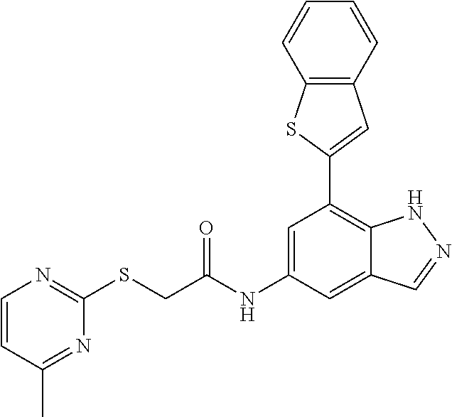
C12=C(C=CC=C1)C=C(C1=C3C(=CC(NC(=O)CSC4=NC=CC(C)=N4)=C1)C=NN3)S2
